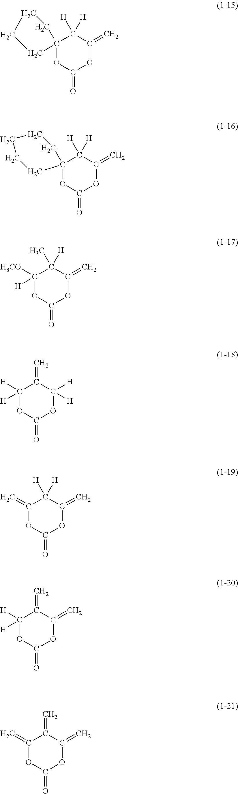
C12(OC(=O)OC(=C)C1([H])[H])CCCC2.C12(OC(=O)OC(=C)C1([H])[H])CCCCC2.C1([H3CO])([H])OC(=O)OC(=C)C1(C)[H].C1([H])([H])OC(=O)OC([H])([H])C1=C.C1(=C)OC(=O)OC(=C)C1([H])[H].C1([H])([H])OC(=O)OC(=C)C1=C.C1(=C)OC(=O)OC(=C)C1=C
